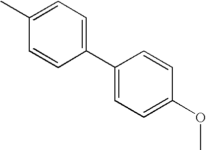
CC1=CC=C(C2=CC=C(OC)C=C2)C=C1
